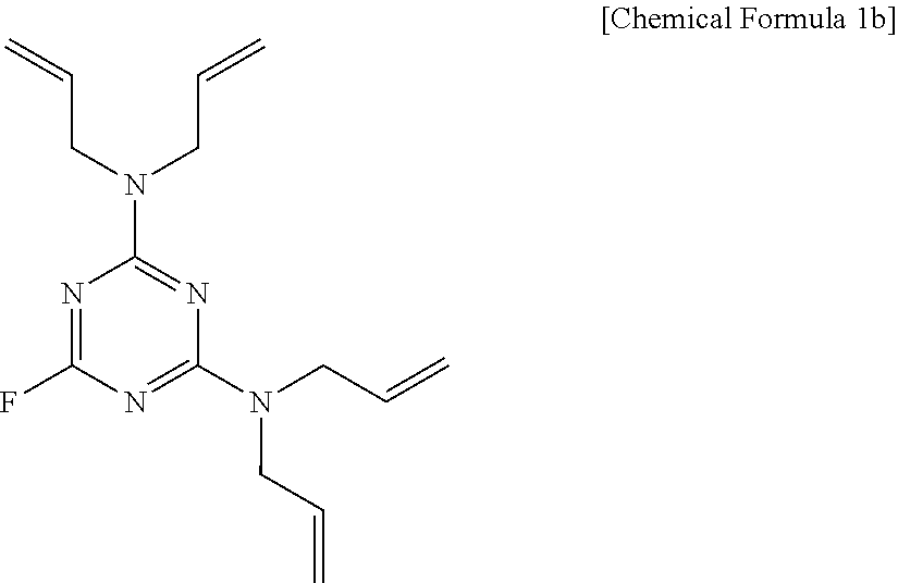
C(CN(CC=C)C1=NC(N(CC=C)CC=C)=NC(F)=N1)=C
